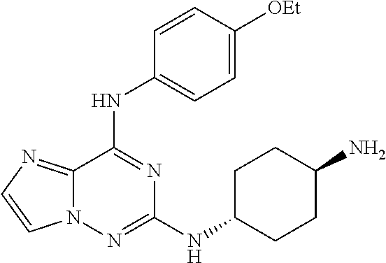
C12=NC=CN1N=C(NC1CCC(N)CC1)N=C2NC1=CC=C([OEt])C=C1
